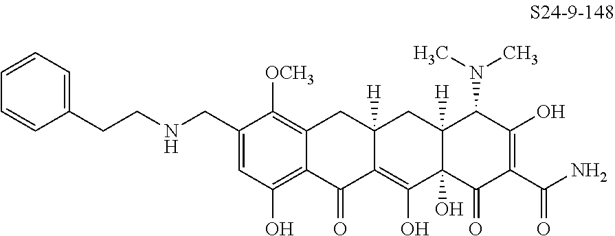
C1=C(CNCCC2=CC=CC=C2)C([OCH3])=C2C(=C1O)C(=O)C1=C(O)C3(O)C([H])(CC1([H])C2)C(N(C)C)C(O)=C(C(N)=O)C3=O
